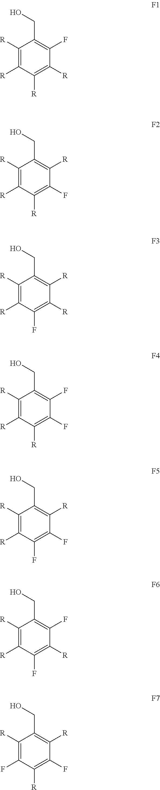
C1([R])=C([R])C([R])=C([R])C(F)=C1CO.C1([R])=C([R])C([R])=C(F)C([R])=C1CO.C1([R])=C([R])C(F)=C([R])C([R])=C1CO.C1([R])=C([R])C([R])=C(F)C(F)=C1CO.C1([R])=C([R])C(F)=C(F)C([R])=C1CO.C1([R])=C([R])C(F)=C([R])C(F)=C1CO.C1([R])=C(F)C([R])=C(F)C([R])=C1CO
